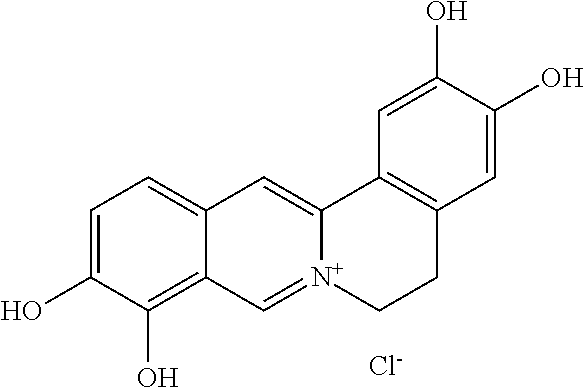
C1=C(O)C(O)=C2C(=C1)C=C1[N+](=C2)CCC2=C1C=C(O)C(O)=C2.[Cl-]
